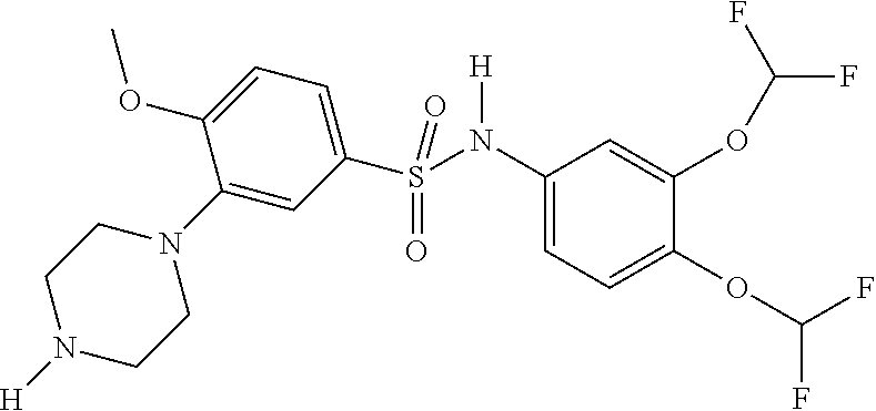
C1(N2CCN([H])CC2)=CC(S(N(C2=CC=C(OC(F)F)C(OC(F)F)=C2)[H])(=O)=O)=CC=C1OC
